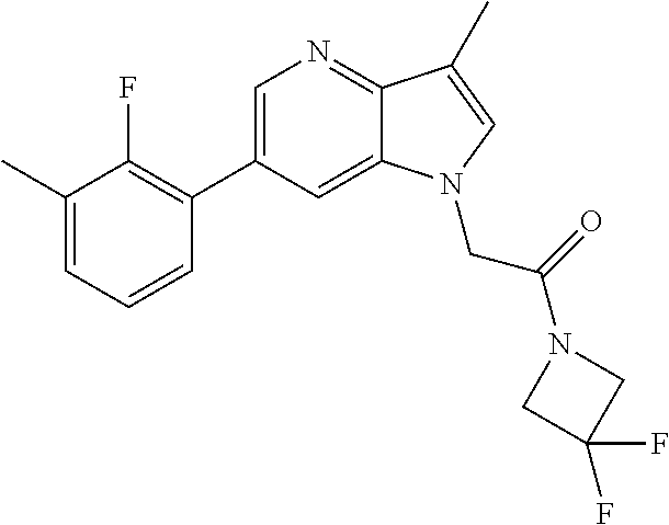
C1=C(C2=C(F)C(C)=CC=C2)C=C2C(=N1)C(C)=CN2CC(N1CC(F)(F)C1)=O
